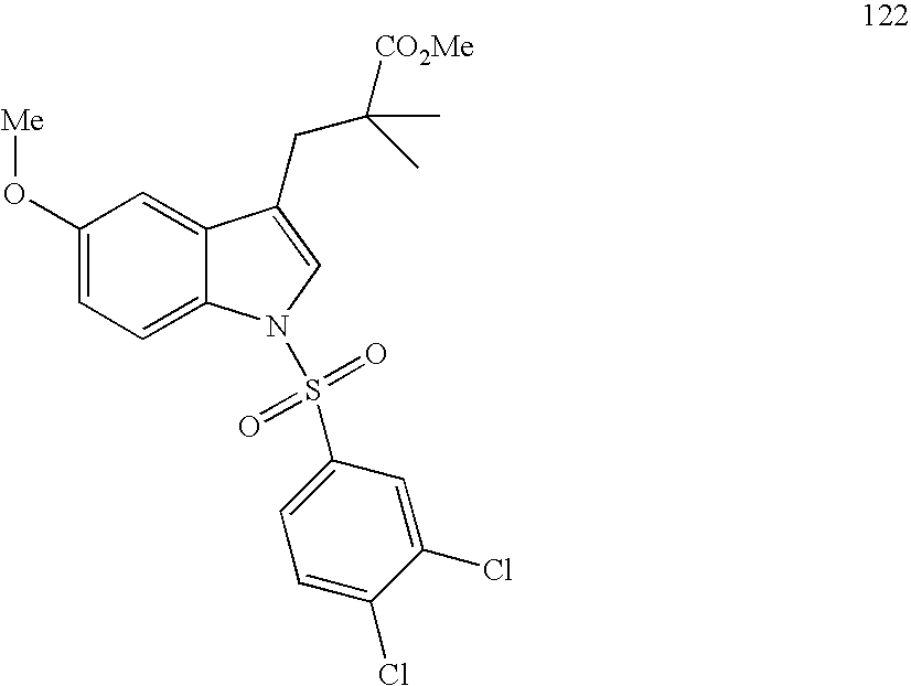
C1(O[Me])=CC=C2C(=C1)C(CC([CO2Me])(C)C)=CN2S(=O)(=O)C1=CC=C(Cl)C(Cl)=C1
